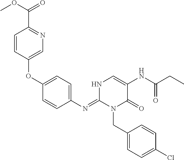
C1(N=C2N(CC3=CC=C(Cl)C=C3)C(=O)C(NC(CC)=O)=CN2)=CC=C(OC2=CN=C(C(OC)=O)C=C2)C=C1
